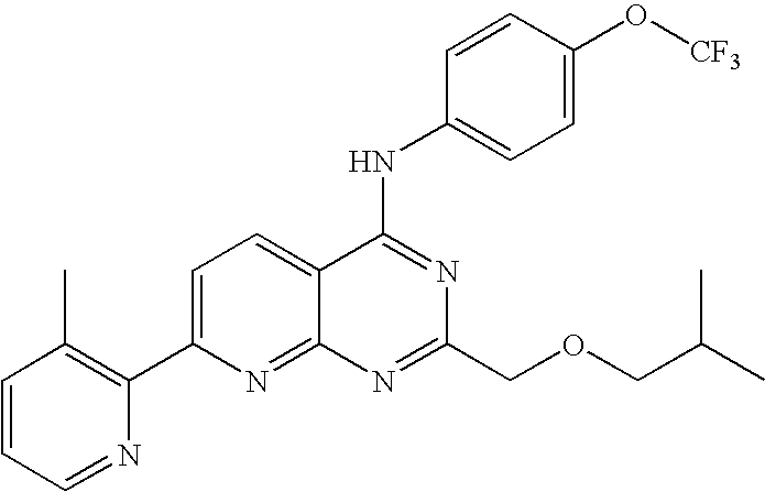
C1=CC=NC(C2=CC=C3C(=N2)N=C(COCC(C)C)N=C3NC2=CC=C(O[CF3])C=C2)=C1C
